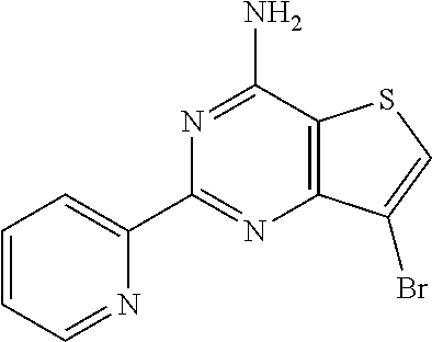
C1(C2=CC=CC=N2)=NC2=C(C(N)=N1)SC=C2Br
